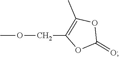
COCC1=C(C)OC(=O)O1
